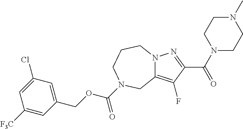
C12=C(F)C(C(N3CCN(C)CC3)=O)=NN1CCCN(C(OCC1=CC(Cl)=CC([F3C])=C1)=O)C2
